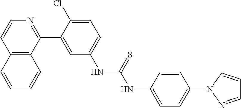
C12=C(C(C3=CC(NC(=S)NC4=CC=C(N5C=CC=N5)C=C4)=CC=C3Cl)=NC=C1)C=CC=C2
